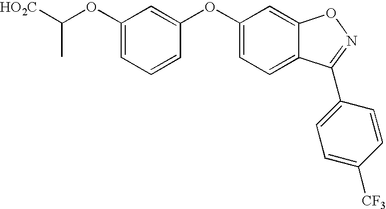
C(OC1=CC=CC(OC2=CC=C3C(=C2)ON=C3C2=CC=C([CF3])C=C2)=C1)([HO2C])C
